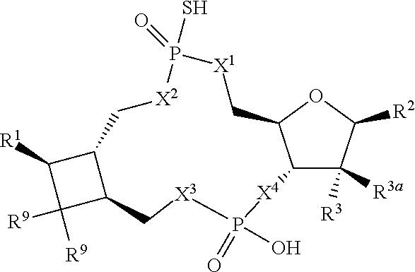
C12C([R3a])([R3])C([R2])OC1C[X1]P(=O)(S)[X2]CC1C([R1])C([R9])([R9])C1C[X3]P(=O)(O)[X4]2
